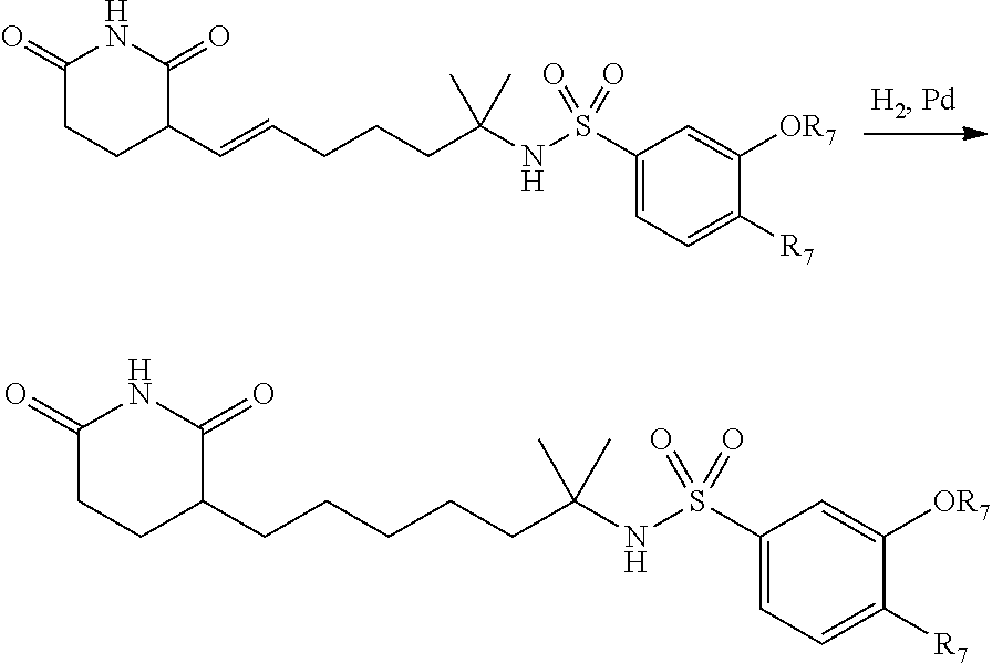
C1(=O)CCC(C=CCCCC(NS(C2=CC=C([R7])C([OR7])=C2)(=O)=O)(C)C)C(=O)N1.C1(=O)CCC(CCCCCC(NS(C2=CC=C([R7])C([OR7])=C2)(=O)=O)(C)C)C(=O)N1
